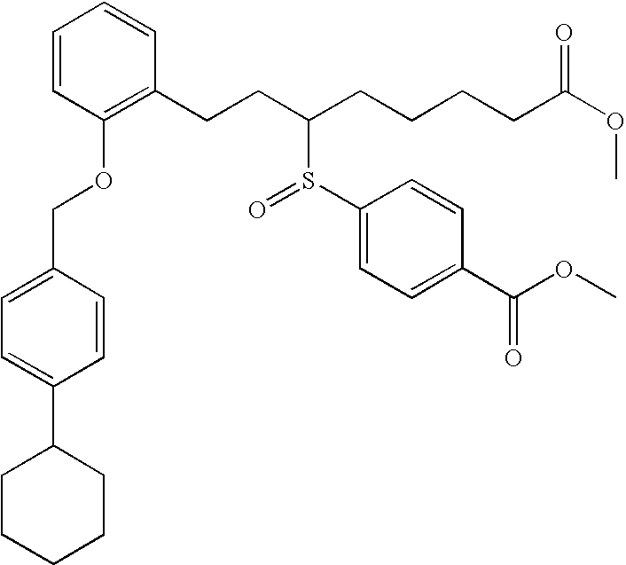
C1=CC(OCC2=CC=C(C3CCCCC3)C=C2)=C(CCC(CCCCC(OC)=O)S(C2=CC=C(C(OC)=O)C=C2)=O)C=C1
